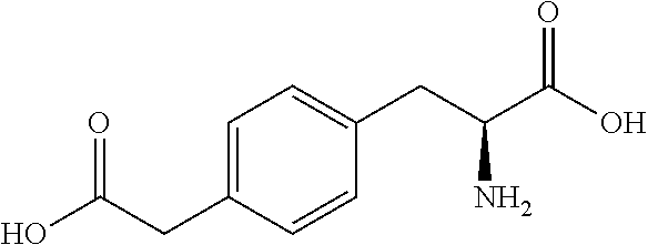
C1(CC(O)=O)=CC=C(CC(C(=O)O)N)C=C1
